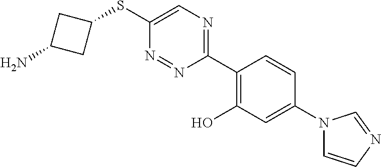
C1(SC2=CN=C(C3=C(O)C=C(N4C=CN=C4)C=C3)N=N2)CC(N)C1
